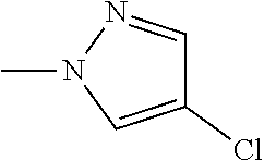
C1(Cl)=CN(C)N=C1
